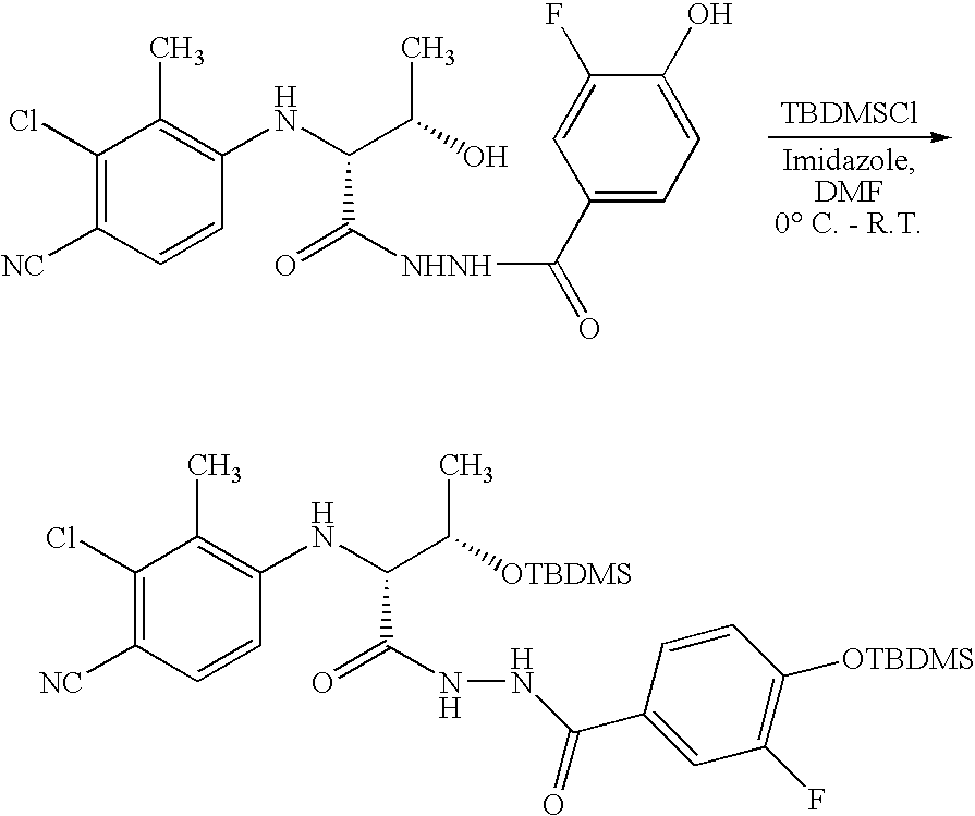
C1(Cl)=C([NC])C=CC(NC(C(C)O)C(=O)[NHNH]C(=O)C2=CC=C(O)C(F)=C2)=C1C.[TBDMSCl].C1(Cl)=C([NC])C=CC(NC(C(C)[OTBDMS])C(=O)NNC(=O)C2=CC(F)=C([OTBDMS])C=C2)=C1C
